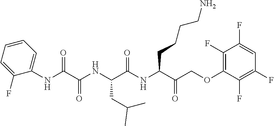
C1(NC(C(NC(C(NC(C(COC2=C(F)C(F)=CC(F)=C2F)=O)CCCCN)=O)CC(C)C)=O)=O)=CC=CC=C1F
